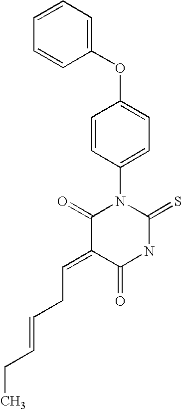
O=C1C(=CCC=CCC)C(=O)N(C2=CC=C(OC3=CC=CC=C3)C=C2)C(=S)N1
